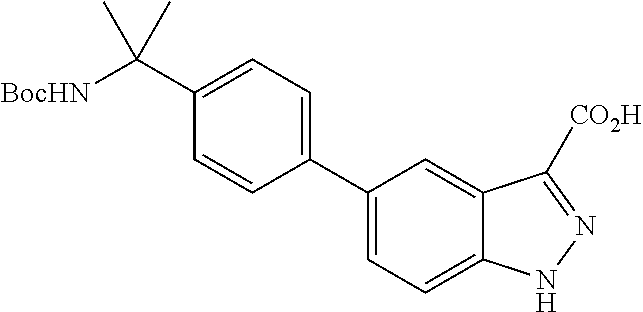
[BocHN]C(C1=CC=C(C2=CC=C3C(=C2)C([CO2H])=NN3)C=C1)(C)C
